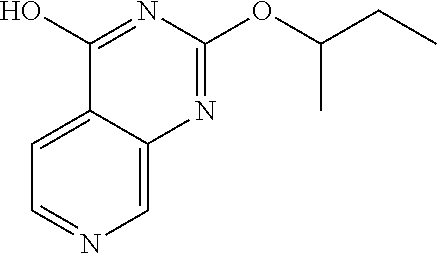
C1=NC=C2C(=C1)C(O)=NC(OC(CC)C)=N2
